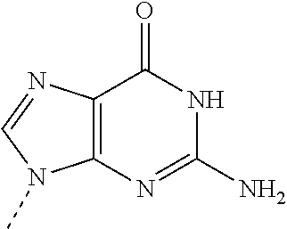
C12=C(N=C(N)NC1=O)N(C)C=N2
